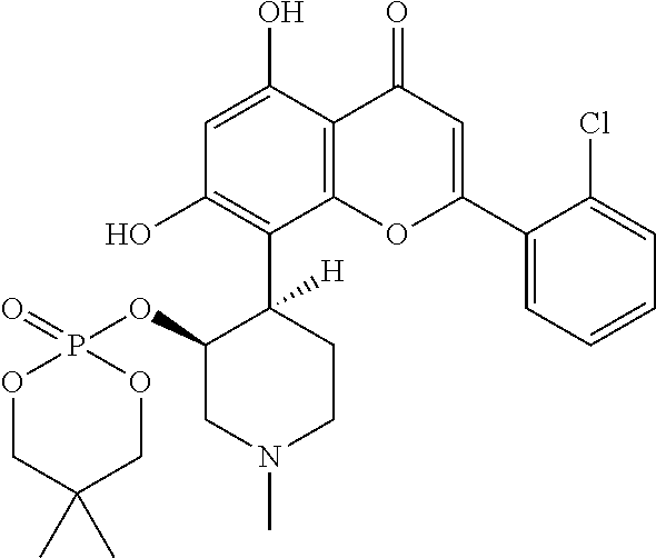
C1=C(O)C2=C(C(C3([H])C(OP4(=O)OCC(C)(C)CO4)CN(C)CC3)=C1O)OC(C1=CC=CC=C1Cl)=CC2=O
